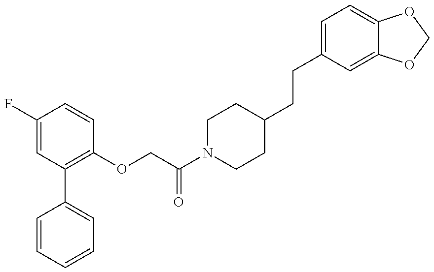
C1=CC=CC=C1C1=C(OCC(N2CCC(CCC3=CC=C4C(=C3)OCO4)CC2)=O)C=CC(F)=C1
